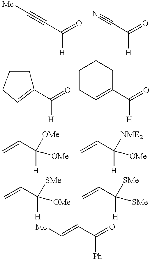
C(C(=O)[H])#C[Me].C(C(=O)[H])#N.C1(C(=O)[H])=CCCC1.C1(C(=O)[H])=CCCCC1.C=CC([H])([OMe])[OMe].C=CC([H])([OMe])[NME2].C=CC([H])([OMe])[SMe].C=CC([H])([SMe])[SMe].[Me]C=CC(=O)[Ph]
